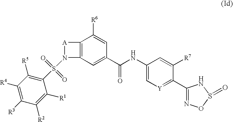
C1([R3])=C([R4])C([R5])=C(S(=O)(=O)N2C3=C([A]2)C([R6])=CC(C(NC2=C[Y]=C(C4=NOS(=O)N4)C([R7])=C2)=O)=C3)C([R1])=C1[R2]
